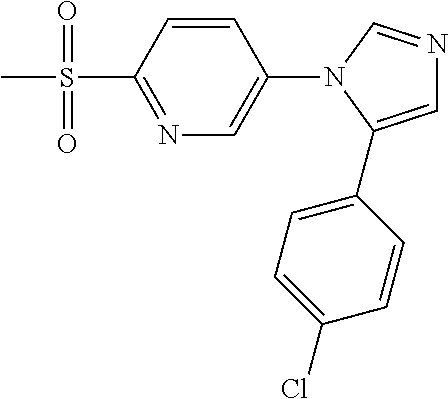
N1=C(S(C)(=O)=O)C=CC(N2C(C3=CC=C(Cl)C=C3)=CN=C2)=C1
